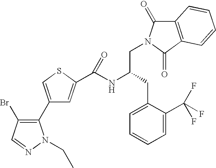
C1(C2=C(Br)C=NN2CC)=CSC(C(NC(CC2=CC=CC=C2C(F)(F)F)CN2C(=O)C3=C(C2=O)C=CC=C3)=O)=C1
